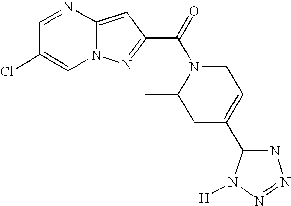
C1=NC2=CC(C(=O)N3C(C)CC(C4=NN=NN4[H])=CC3)=NN2C=C1Cl
